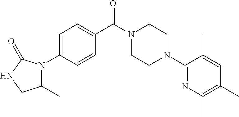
C1=C(N2C(C)CNC2=O)C=CC(C(N2CCN(C3=NC(C)=C(C)C=C3C)CC2)=O)=C1
